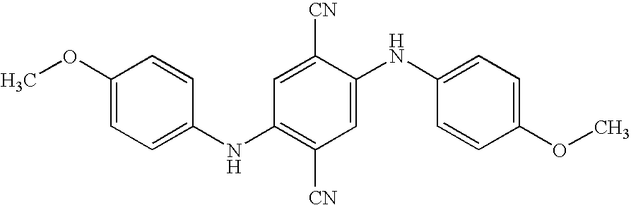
C1(OC)=CC=C(NC2=C([CN])C=C(NC3=CC=C(OC)C=C3)C([CN])=C2)C=C1
